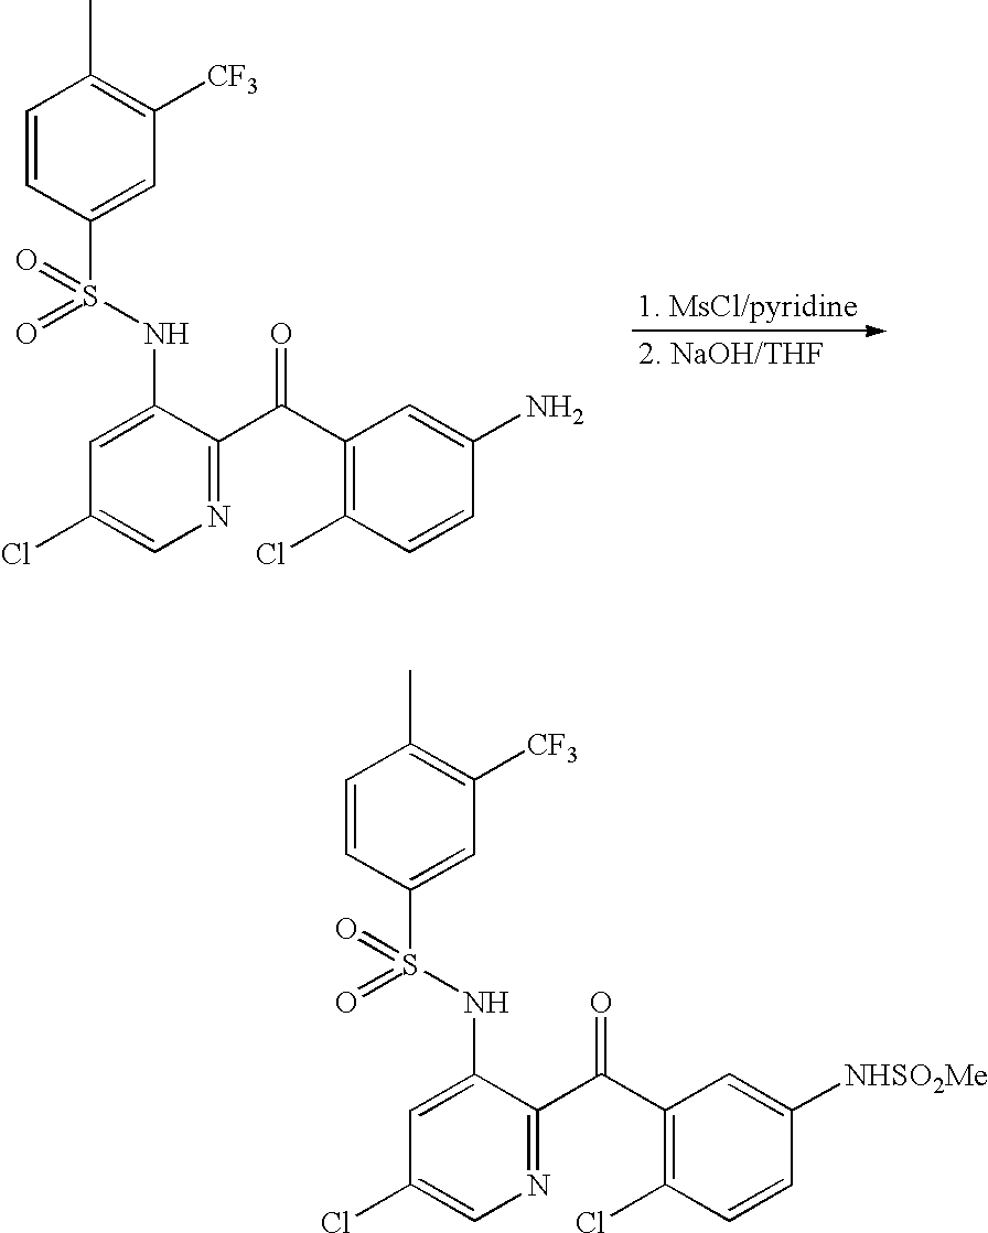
C1(Cl)=CN=C(C(C2=C(Cl)C=CC(N)=C2)=O)C(NS(=O)(=O)C2=CC([CF3])=C(C)C=C2)=C1.C1(Cl)=CN=C(C(C2=C(Cl)C=CC([NHSO2Me])=C2)=O)C(NS(=O)(=O)C2=CC([CF3])=C(C)C=C2)=C1
